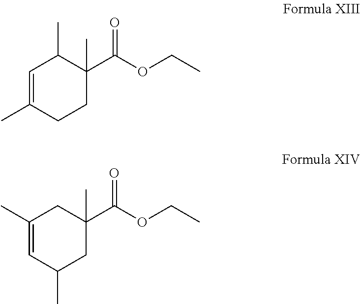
C1=C(C)CCC(C(OCC)=O)(C)C1C.C1(C)=CC(C)CC(C(OCC)=O)(C)C1
